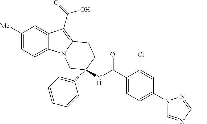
C1([Me])=CC=C2C(=C1)C(C(=O)O)=C1N2CC(C2=CC=CC=C2)(NC(C2=CC=C(N3C=NC(C)=N3)C=C2Cl)=O)CC1
